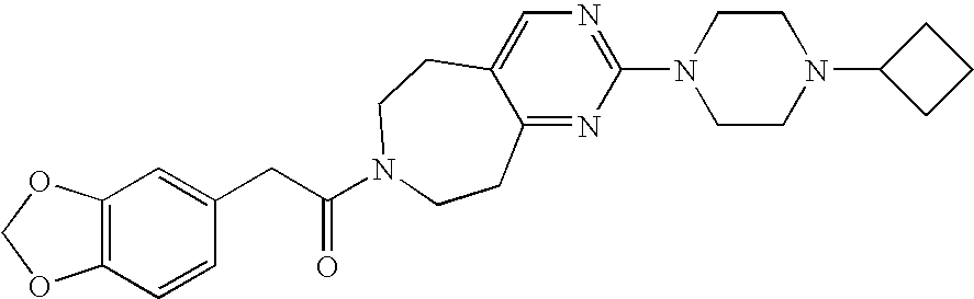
C12=C(C=CC(CC(=O)N3CCC4=CN=C(N5CCN(C6CCC6)CC5)N=C4CC3)=C1)OCO2
